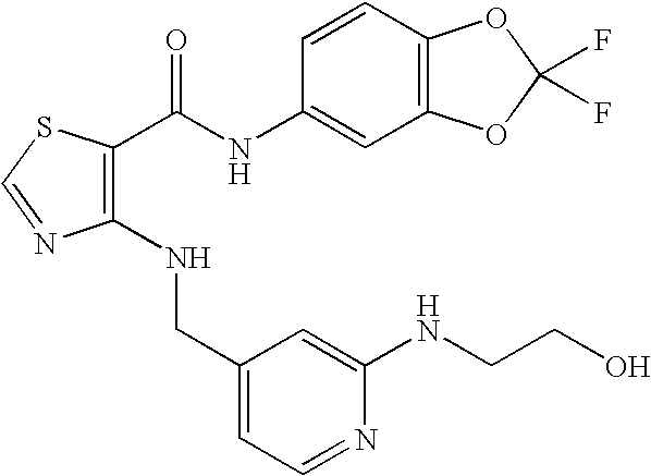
C1(NCC2=CC=NC(NCCO)=C2)=C(C(NC2=CC3=C(C=C2)OC(F)(F)O3)=O)SC=N1
